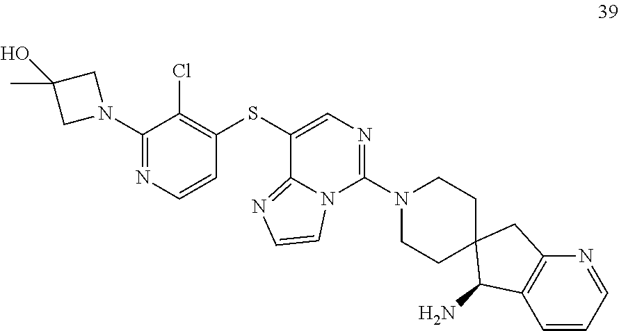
C1(SC2=C(Cl)C(N3CC(C)(O)C3)=NC=C2)=CN=C(N2CCC3(CC2)C(N)C2=C(C3)N=CC=C2)N2C1=NC=C2
